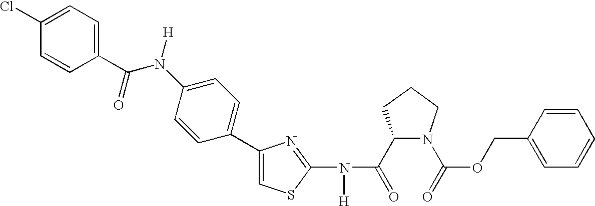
C1(C(=O)N(C2=NC(C3=CC=C(N(C(C4=CC=C(Cl)C=C4)=O)[H])C=C3)=CS2)[H])N(C(=O)OCC2=CC=CC=C2)CCC1
